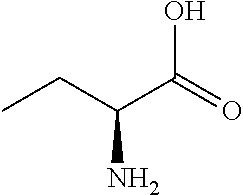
CCC(C(=O)O)N
